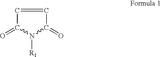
C1=CC(=O)N([R1])C1=O
